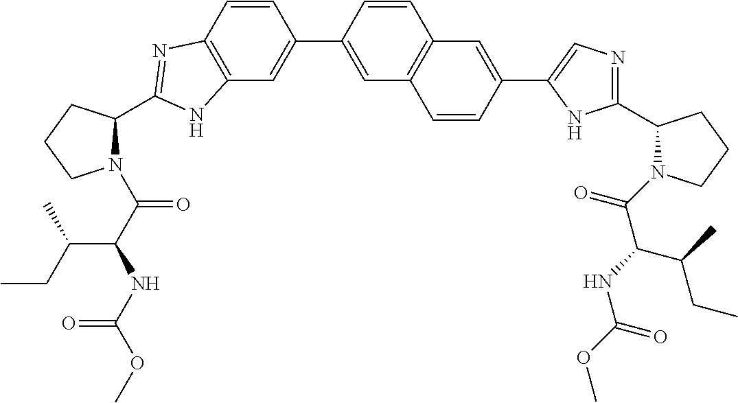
C12=C(C=CC(C3=CC4=C(C=C3)C=C(C3=CN=C(C5N(C(C(C(C)CC)NC(=O)OC)=O)CCC5)N3)C=C4)=C1)N=C(C1N(C(C(NC(OC)=O)C(C)CC)=O)CCC1)N2
